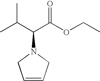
C1=CCN(C(C(C)C)C(OCC)=O)C1
